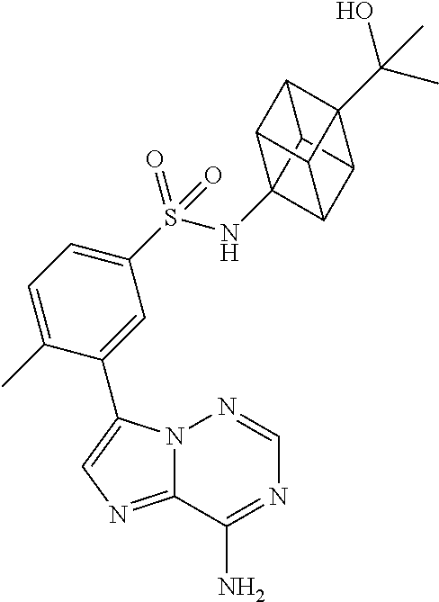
N12C(=NC=C1C1=CC(S(NC34C5C6C3C3C6(C(C)(O)C)C5C34)(=O)=O)=CC=C1C)C(N)=NC=N2
